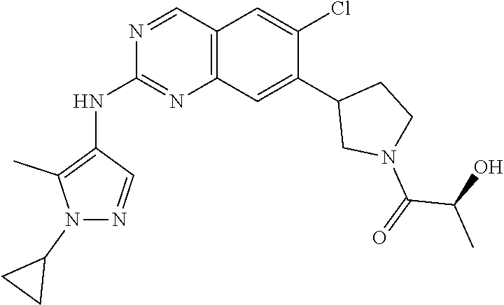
C12=C(C=C(C3CN(C(=O)C(O)C)CC3)C(Cl)=C1)N=C(NC1=C(C)N(C3CC3)N=C1)N=C2
